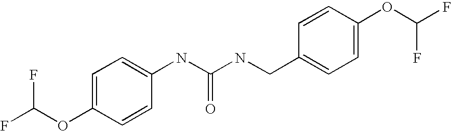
FC(OC1=CC=C(NC(NCC2=CC=C(OC(F)F)C=C2)=O)C=C1)F
